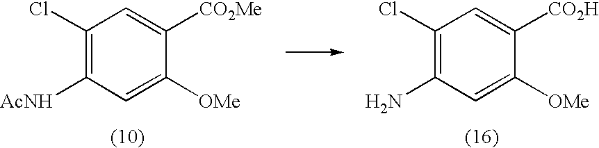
C1([OMe])=CC([AcNH])=C(Cl)C=C1[CO2Me].C1([OMe])=CC(N)=C(Cl)C=C1[CO2H]
